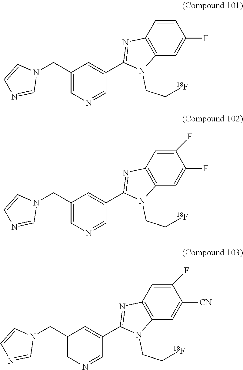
C1(CN2C=CN=C2)=CN=CC(C2=NC3=C(N2CC[18F])C=C(F)C=C3)=C1.C1(CN2C=CN=C2)=CN=CC(C2=NC3=C(N2CC[18F])C=C(F)C(F)=C3)=C1.C1(CN2C=CN=C2)=CN=CC(C2=NC3=C(N2CC[18F])C=C([CN])C(F)=C3)=C1
